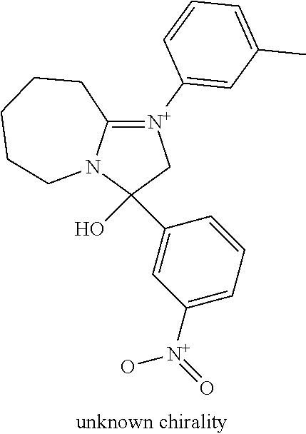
C1(O)(C2=CC([N+](=O)O)=CC=C2)C[N+](C2=CC(C)=CC=C2)=C2N1CCCCC2
